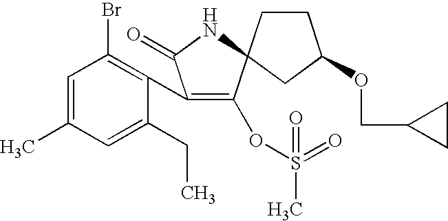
C1=C(C)C=C(CC)C(C2=C(OS(=O)(C)=O)C3(NC2=O)CCC(OCC2CC2)C3)=C1Br
